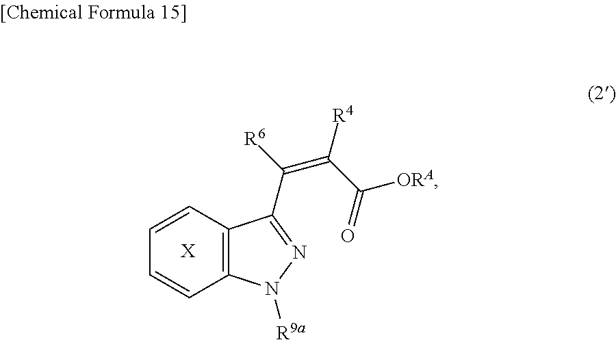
[X].C1=CC2=C(C=C1)N([R9a])N=C2C(=C([R4])C([ORA])=O)[R6]
